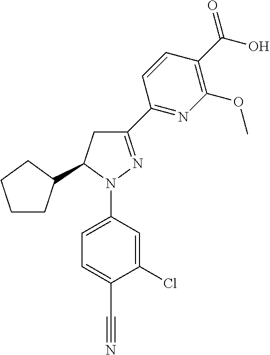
C1CC(C2CC(C3=NC(OC)=C(C(=O)O)C=C3)=NN2C2=CC=C(C#N)C(Cl)=C2)CC1
